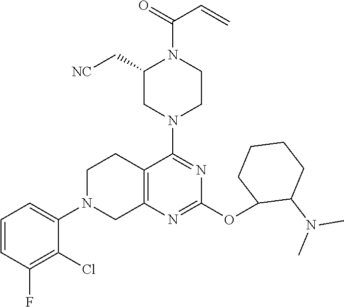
C1=CC(F)=C(Cl)C(N2CC3=C(CC2)C(N2CCN(C(=O)C=C)C(C[NC])C2)=NC(OC2C(N(C)C)CCCC2)=N3)=C1
